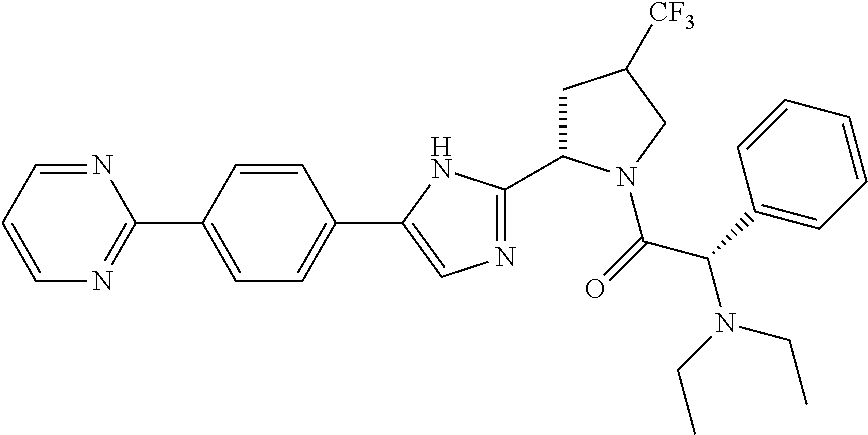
C1=CC=NC(C2=CC=C(C3=CN=C(C4CC([CF3])CN4C(C(C4=CC=CC=C4)N(CC)CC)=O)N3)C=C2)=N1
